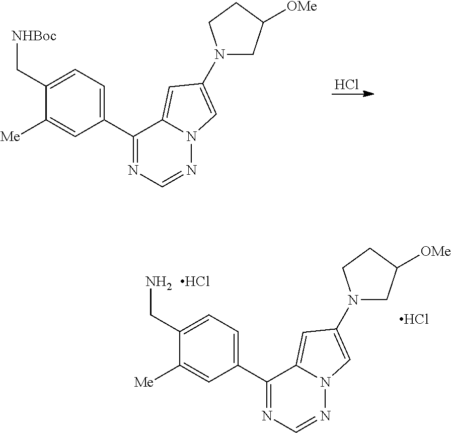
C1(C2=NC=NN3C2=CC(N2CC([OMe])CC2)=C3)=CC=C(CN)C([Me])=C1.Cl.Cl.C1(C2=NC=NN3C2=CC(N2CC([OMe])CC2)=C3)=CC=C(C[NHBoc])C([Me])=C1.Cl
